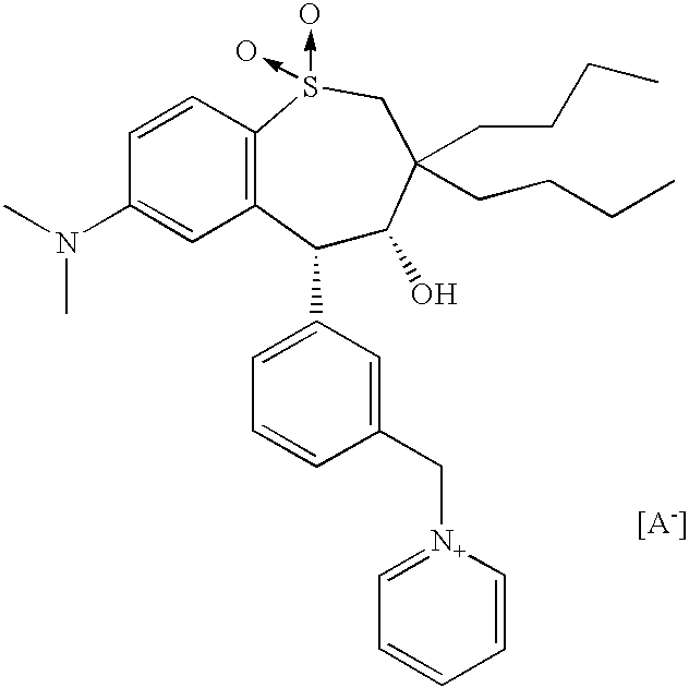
C1(C2=CC=CC(C[N+]3=CC=CC=C3)=C2)C(O)C(CCCC)(CCCC)CS(->O)(->O)C2=C1C=C(N(C)C)C=C2.[[A-]]
